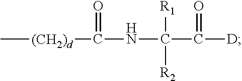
C[(CH2)d]C(NC(C([D])=O)([R1])[R2])=O
